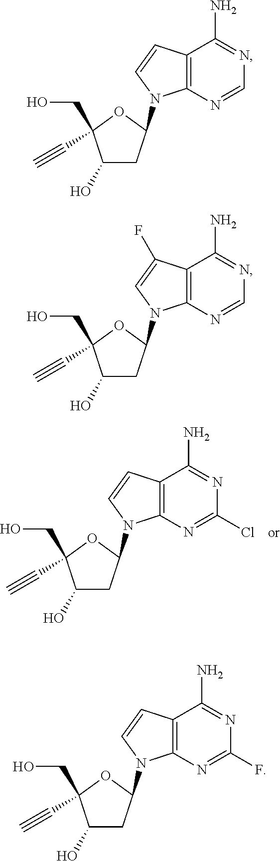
C1(O)CC(N2C3=C(C(N)=NC(Cl)=N3)C=C2)OC1(CO)C#C.C1(O)CC(N2C3=C(C(N)=NC=N3)C=C2)OC1(CO)C#C.C1(O)CC(N2C3=C(C(N)=NC=N3)C(F)=C2)OC1(CO)C#C.C1(O)CC(N2C3=C(C(N)=NC(F)=N3)C=C2)OC1(CO)C#C
